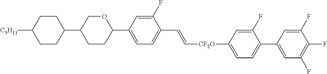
C1CC([C5H11])CCC1C1CCC(C2=CC=C(C=C[CF2O]C3=CC=C(C4=CC(F)=C(F)C(F)=C4)C(F)=C3)C(F)=C2)OC1
